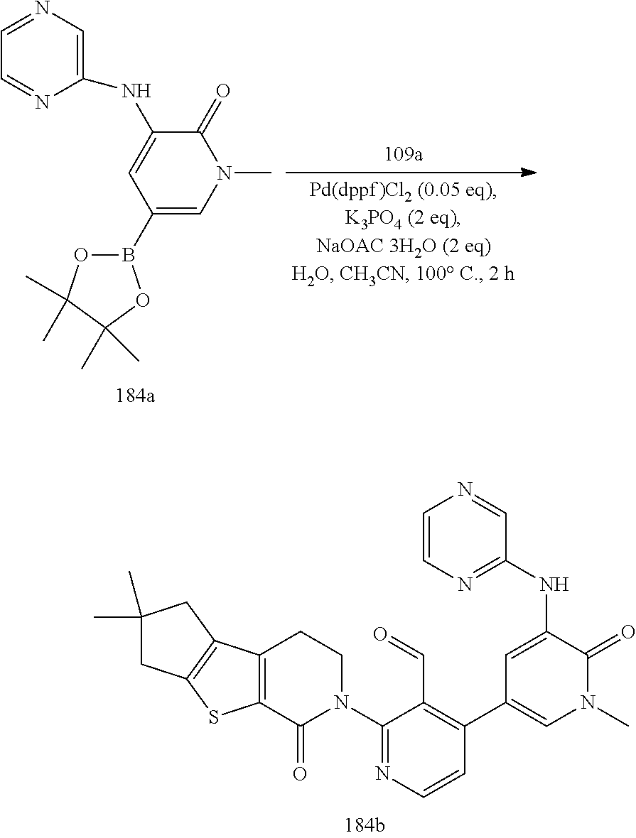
C1(NC2=CC(B3OC(C)(C)C(C)(C)O3)=CN(C)C2=O)=CN=CC=N1.C1(NC2=CC(C3=C(C=O)C(N4CCC5=C(C4=O)SC4=C5CC(C)(C)C4)=NC=C3)=CN(C)C2=O)=NC=CN=C1
